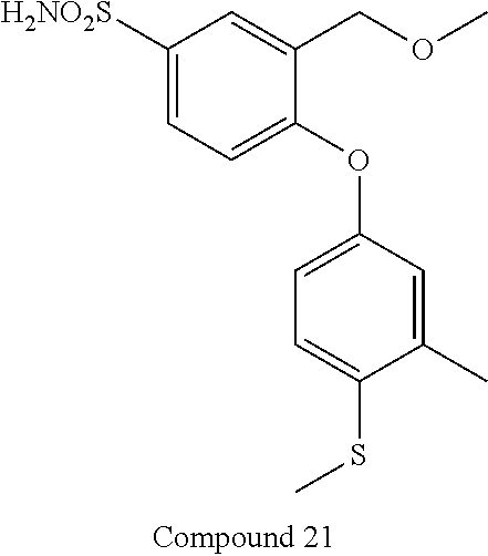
C1([H2NO2S])=CC=C(OC2=CC=C(SC)C(C)=C2)C(COC)=C1
